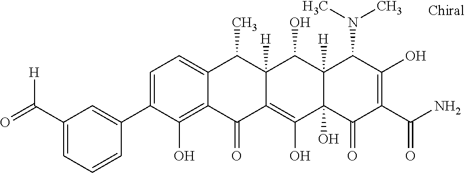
C1=C(C2=CC(C(=O)[H])=CC=C2)C(O)=C2C(=C1)C(C)C1([H])C(=C(O)C3(O)C([H])(C1O)C(N(C)C)C(O)=C(C(N)=O)C3=O)C2=O
